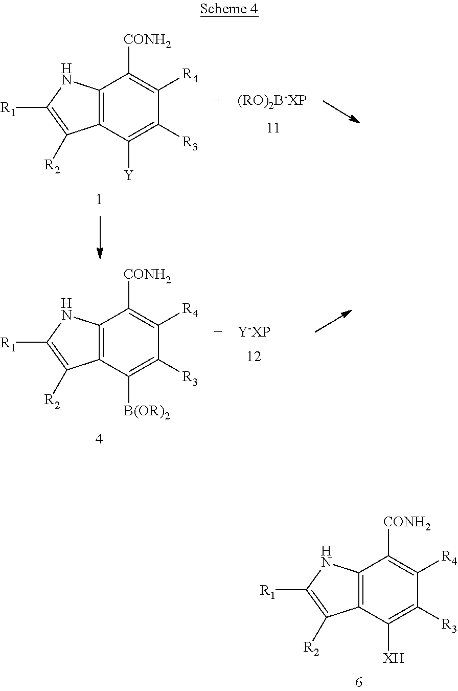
C12=C(C([Y])=C([R3])C([R4])=C1[CONH2])C([R2])=C([R1])N2.C12=C(C([B(OR)2])=C([R3])C([R4])=C1[CONH2])C([R2])=C([R1])N2.C12=C(C([XH])=C([R3])C([R4])=C1[CONH2])C([R2])=C([R1])N2
